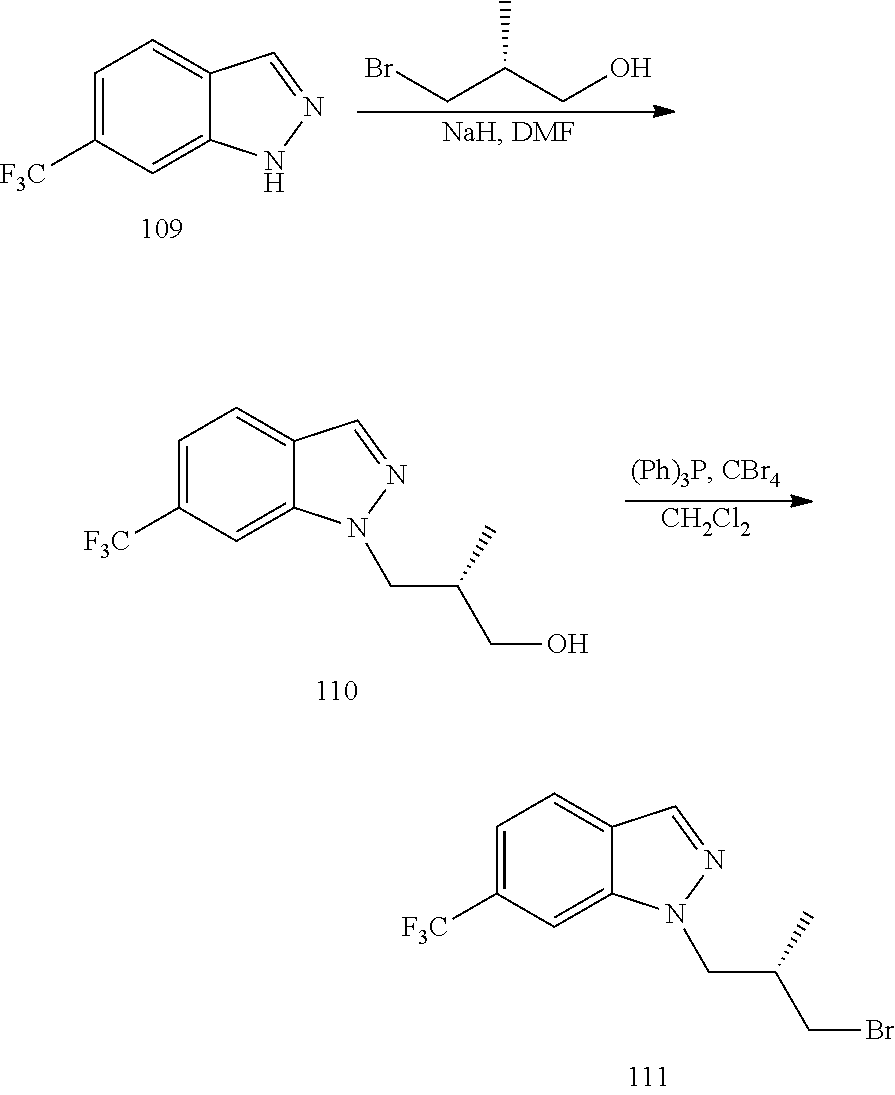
C1=C([F3C])C=C2C(=C1)C=NN2CC(CBr)C.BrCC(CO)C.C1=C([F3C])C=C2C(=C1)C=NN2.[CH2Cl2].C1=C([F3C])C=C2C(=C1)C=NN2CC(CO)C
